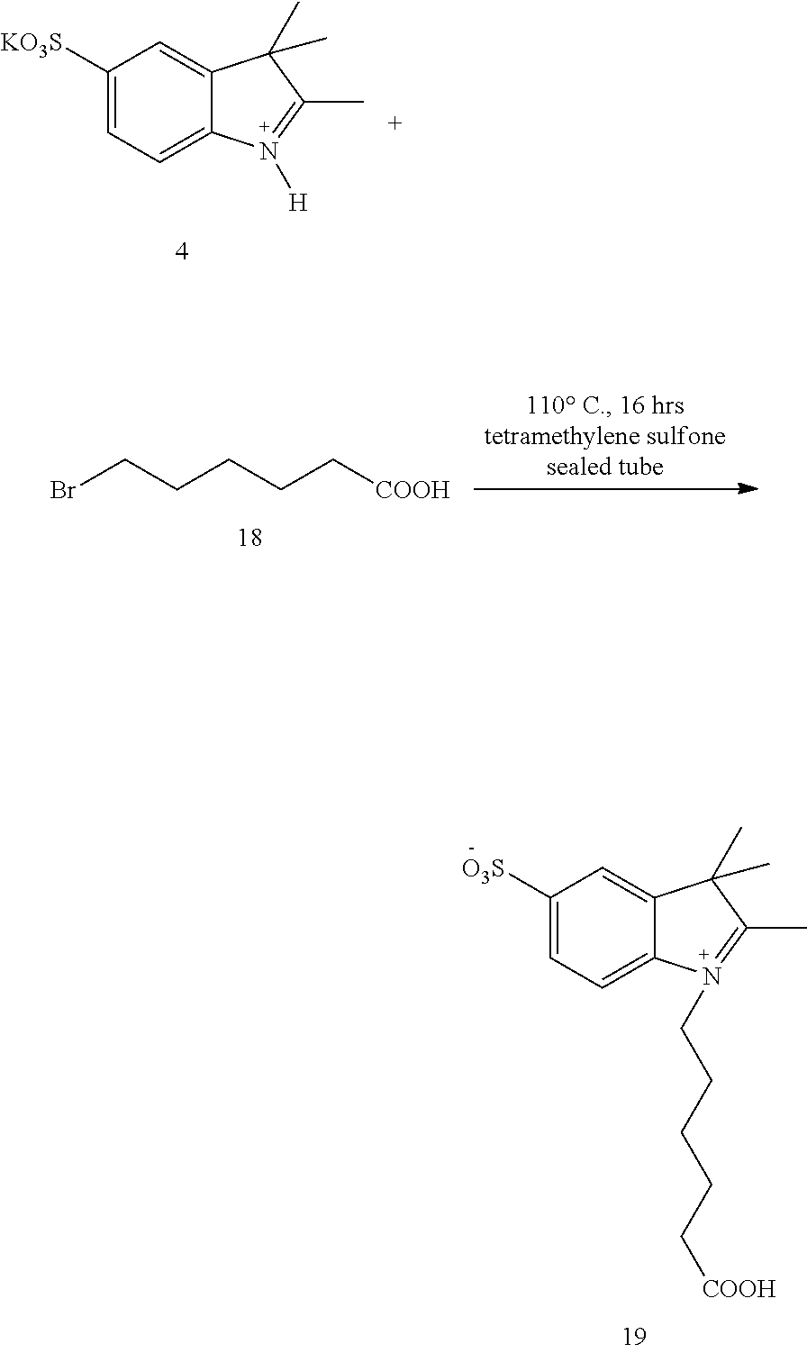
C1([O3S])=CC=C2C(=C1)C(C)(C)C(C)=N2CCCCC[COOH].BrCCCCC[COOH].C1([KO3S])=CC=C2C(=C1)C(C)(C)C(C)=N2[H]
